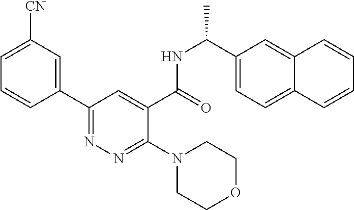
C1=C([CN])C=C(C2=NN=C(N3CCOCC3)C(C(=O)NC(C3=CC=C4C(=C3)C=CC=C4)C)=C2)C=C1
